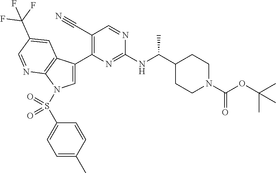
C1=C(C2=C(C#N)C=NC(NC(C3CCN(C(OC(C)(C)C)=O)CC3)C)=N2)C2=C(N1S(C1=CC=C(C)C=C1)(=O)=O)N=CC(C(F)(F)F)=C2
